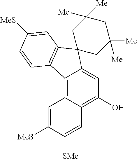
C12=C3C(=C(O)C=C1C1(C4=C2C=CC([MeS])=C4)CC([Me])([Me])CC([Me])([Me])C1)C=C([SMe])C([MeS])=C3
